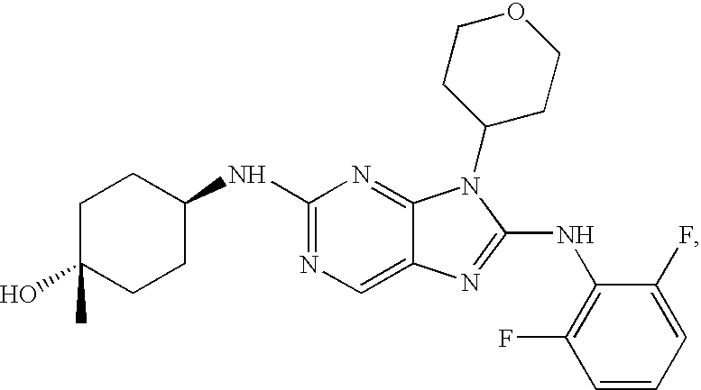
N1=C(NC2CCC(O)(C)CC2)N=C2C(=C1)N=C(NC1=C(F)C=CC=C1F)N2C1CCOCC1
